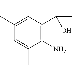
C1=C(C)C(N)=C(C(C)(O)C)C=C1C
